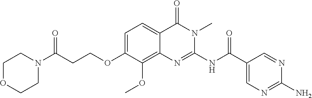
C1=C(OCCC(=O)N2CCOCC2)C(OC)=C2C(=C1)C(=O)N(C)C(NC(C1=CN=C(N)N=C1)=O)=N2
